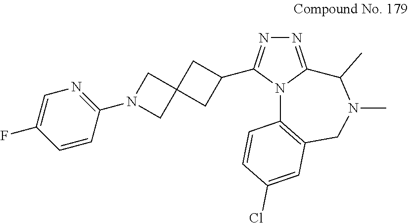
N1=C2N(C(C3CC4(C3)CN(C3=NC=C(F)C=C3)C4)=N1)C1=C(CN(C)C2C)C=C(Cl)C=C1
